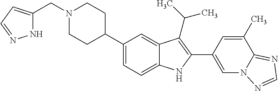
N1(CC2=CC=NN2)CCC(C2=CC=C3C(=C2)C(C(C)C)=C(C2=CN4C(=NC=N4)C(C)=C2)N3)CC1
